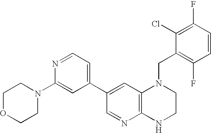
C12=C(NCCN1CC1=C(F)C=CC(F)=C1Cl)N=CC(C1=CC=NC(N3CCOCC3)=C1)=C2
